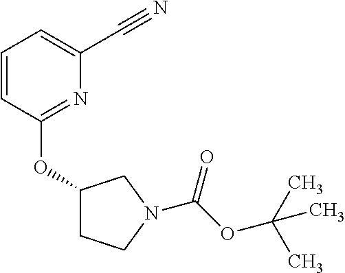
C1=CC(OC2CCN(C(OC(C)(C)C)=O)C2)=NC(C#N)=C1
